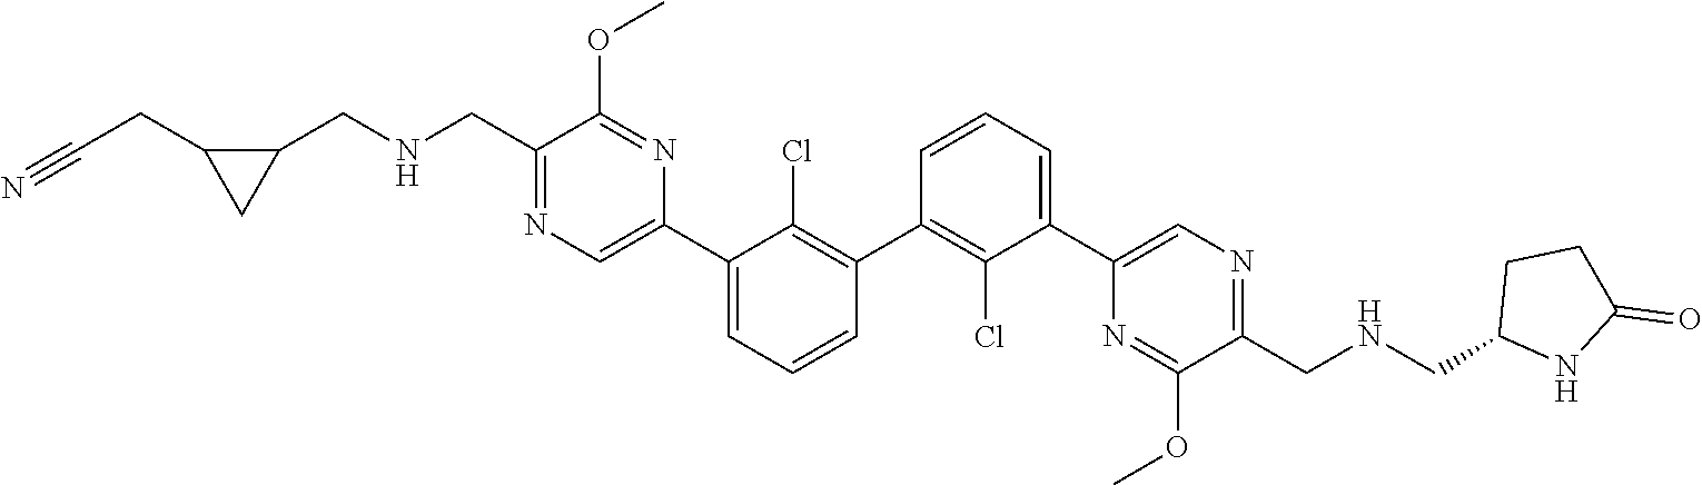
C1(C2=C(Cl)C(C3=CN=C(CNCC4C(CC#N)C4)C(OC)=N3)=CC=C2)=C(Cl)C(C2=CN=C(CNCC3NC(=O)CC3)C(OC)=N2)=CC=C1
